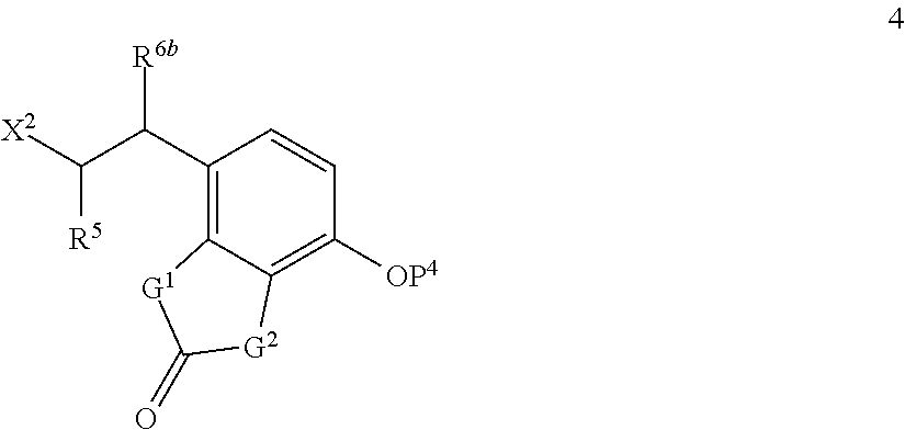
C1(C(C([X2])[R5])[R6b])=C2C(=C([OP4])C=C1)[G2]C(=O)[G1]2
